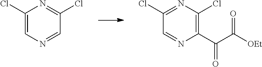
C1(Cl)=CN=CC(Cl)=N1.C1(Cl)=NC(Cl)=C(C(C([OEt])=O)=O)N=C1
